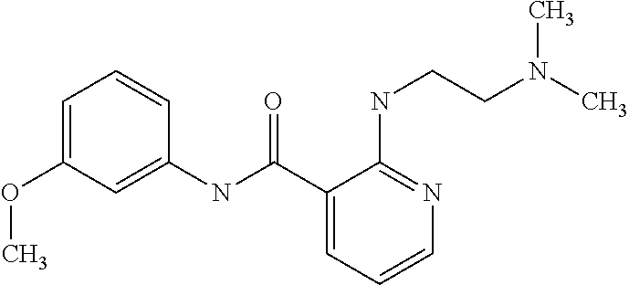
C1(OC)=CC=CC(NC(C2=CC=CN=C2NCCN(C)C)=O)=C1
